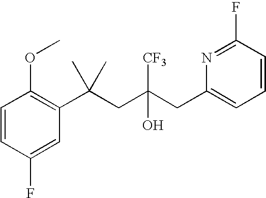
C1=CC(F)=CC(C(CC(CC2=CC=CC(F)=N2)([CF3])O)(C)C)=C1OC
